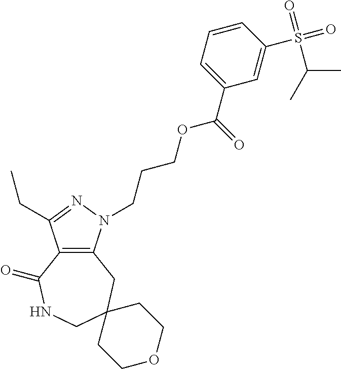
C12=C(N(CCCOC(C3=CC=CC(S(=O)(C(C)C)=O)=C3)=O)N=C1CC)CC1(CNC2=O)CCOCC1
